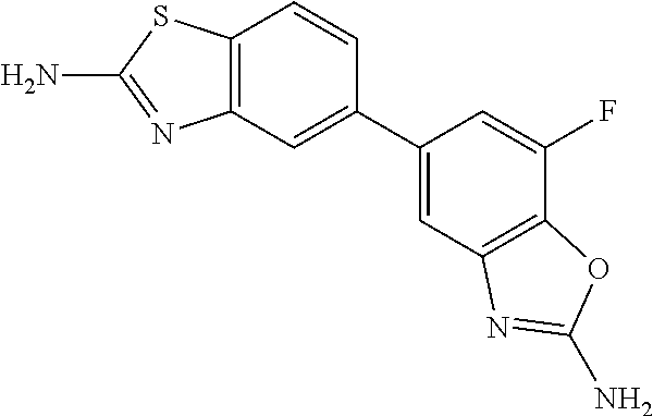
C1=C(F)C2=C(C=C1C1=CC3=C(C=C1)SC(N)=N3)N=C(N)O2
